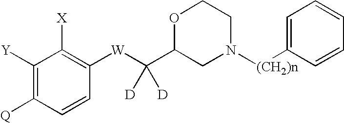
C1([Y])=C([Q])C=CC([W]C(C2CN([(CH2)n]C3=CC=CC=C3)CCO2)([D])[D])=C1[X]
